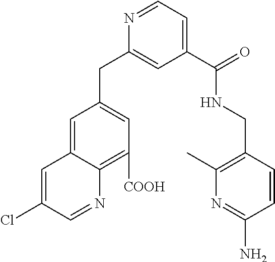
C1=C(Cl)C=NC2=C([COOH])C=C(CC3=CC(C(NCC4=C(C)N=C(N)C=C4)=O)=CC=N3)C=C12
